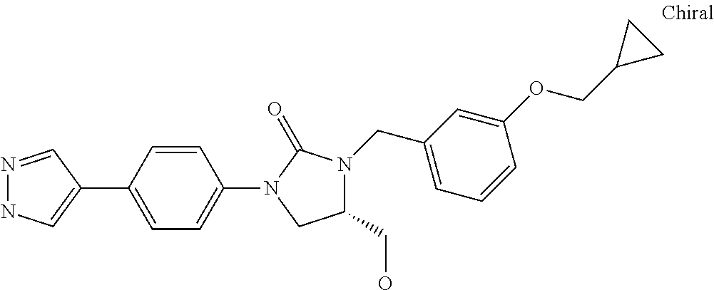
N1=CC(C2=CC=C(N3C(=O)N(CC4=CC=CC(OCC5CC5)=C4)C(CO)C3)C=C2)=CN1
